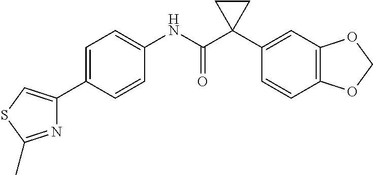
C1=CC(C2=CSC(C)=N2)=CC=C1NC(C1(C2=CC3=C(C=C2)OCO3)CC1)=O
